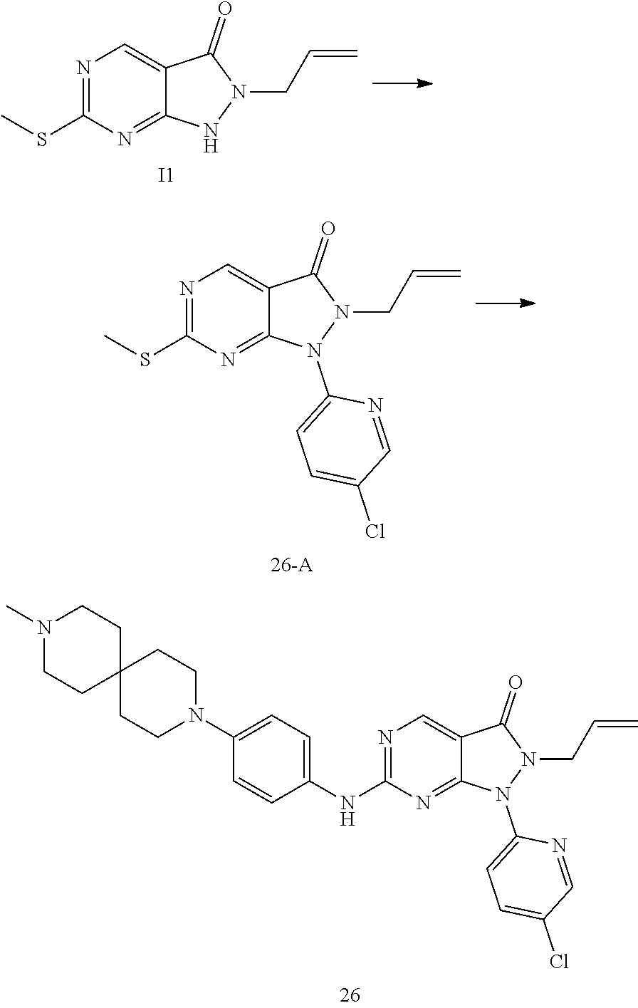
N1=C(SC)N=C2C(=C1)C(=O)N(CC=C)N2C1=CC=C(Cl)C=N1.N1=C(SC)N=C2C(=C1)C(=O)N(CC=C)N2.[I1].N1(C)CCC2(CC1)CCN(C1=CC=C(NC3=NC=C4C(=N3)N(C3=CC=C(Cl)C=N3)N(CC=C)C4=O)C=C1)CC2
